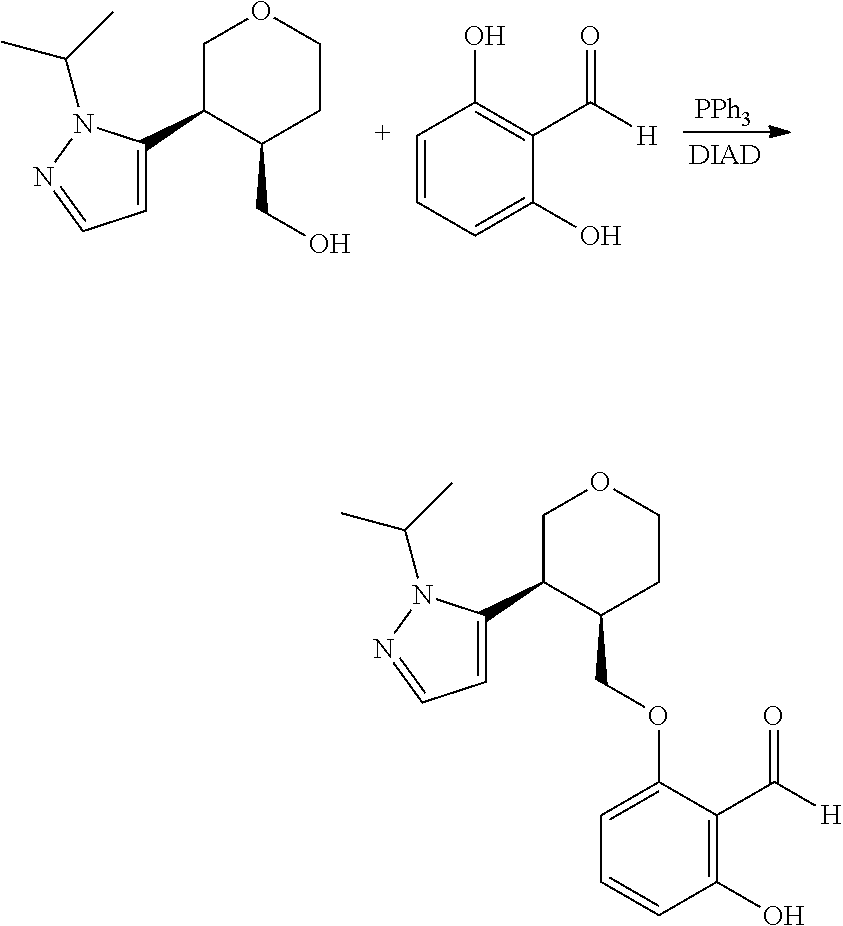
[PPh3].[DIAD].C1C(C2=CC=NN2C(C)C)C(CO)CCO1.C1=CC=C(O)C(C([H])=O)=C1O.C1=C(OCC2C(C3=CC=NN3C(C)C)COCC2)C(C([H])=O)=C(O)C=C1
